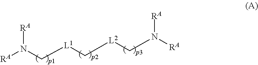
[RA]N([RA])C[L1]C[L2]CN([RA])[RA]
